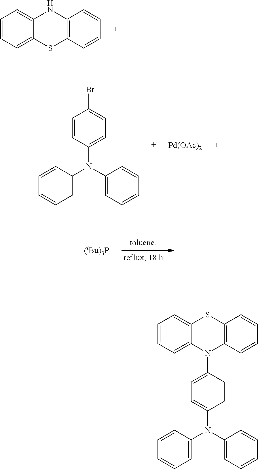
C1=CC=C2C(=C1)NC1=C(S2)C=CC=C1.C1=CC(N(C2=CC=CC=C2)C2=CC=CC=C2)=CC=C1Br.[Pd(OAc)2].[(tBu)3P].C1=CC=C2C(=C1)SC1=C(N2C2=CC=C(N(C3=CC=CC=C3)C3=CC=CC=C3)C=C2)C=CC=C1
